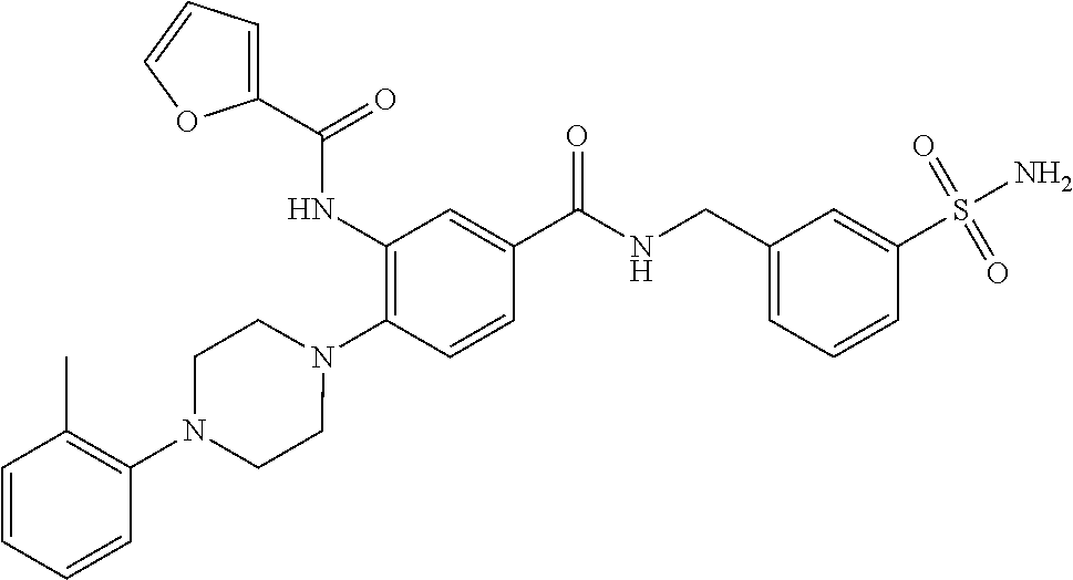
C1(NC(=O)C2=CC=CO2)=C(N2CCN(C3=C(C)C=CC=C3)CC2)C=CC(C(NCC2=CC=CC(S(N)(=O)=O)=C2)=O)=C1
